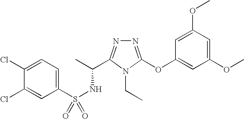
C1(Cl)=CC=C(S(NC(C)C2=NN=C(OC3=CC(OC)=CC(OC)=C3)N2CC)(=O)=O)C=C1Cl
